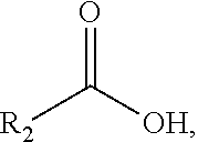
O=C([OH])[R2]
